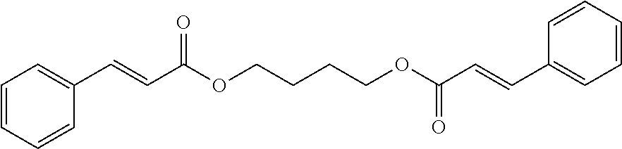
C1=CC=CC(C=CC(OCCCCOC(C=CC2=CC=CC=C2)=O)=O)=C1
